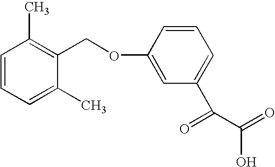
C1=CC=C(C)C(COC2=CC(C(C(O)=O)=O)=CC=C2)=C1C
